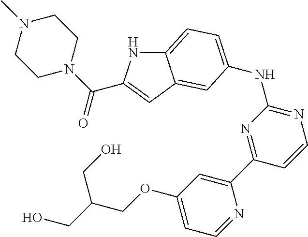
C12=CC=C(NC3=NC=CC(C4=CC(OCC(CO)CO)=CC=N4)=N3)C=C1C=C(C(N1CCN(C)CC1)=O)N2
